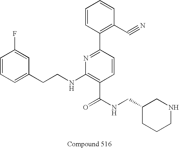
C1=CC=C(CCNC2=C(C(NCC3CCCNC3)=O)C=CC(C3=C(C#N)C=CC=C3)=N2)C=C1F
